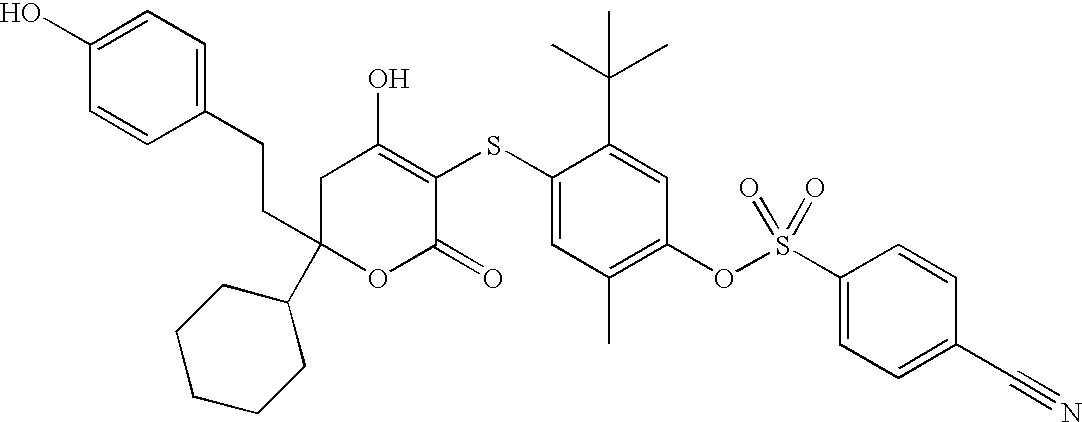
C1(C2(CCC3=CC=C(O)C=C3)OC(=O)C(SC3=CC(C)=C(OS(C4=CC=C(C#N)C=C4)(=O)=O)C=C3C(C)(C)C)=C(O)C2)CCCCC1
